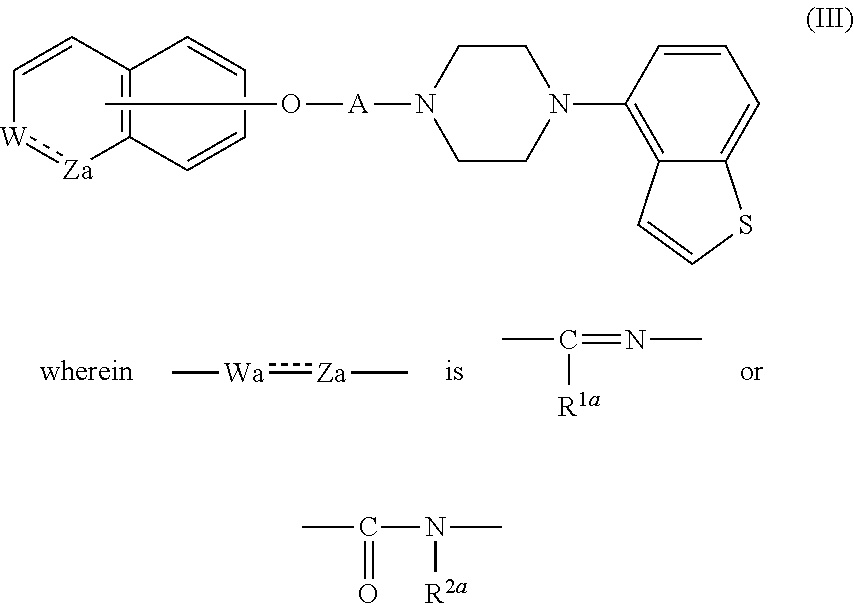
[W]1:[Za]C2=C(C=C1)C=CC=C2.CO[A]N1CCN(C2=C3C(=CC=C2)SC=C3)CC1.C[Wa]:[Za]C.CC(=NC)[R1a].CC(N(C)[R2a])=O
